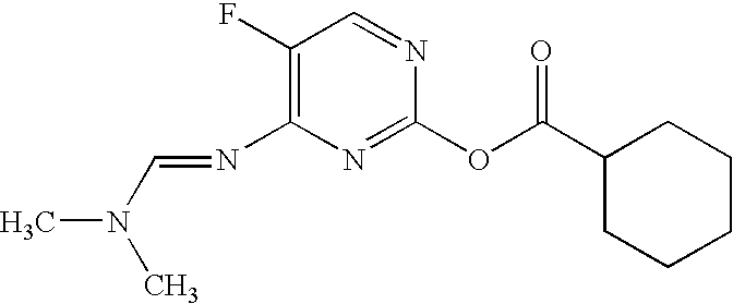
C1(F)=C(N=CN(C)C)N=C(OC(C2CCCCC2)=O)N=C1
